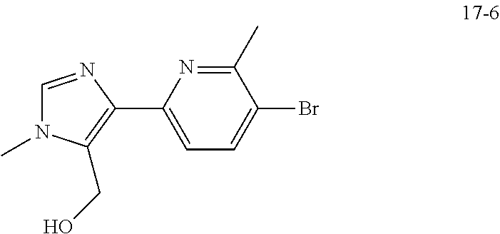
C1(C)=NC(C2=C(CO)N(C)C=N2)=CC=C1Br
